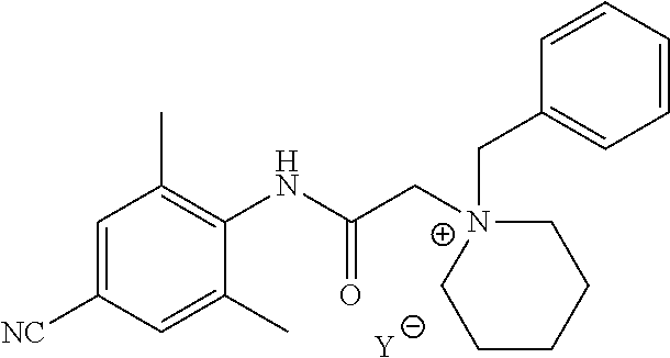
[Y].C1=C([NC])C=C(C)C(NC(C[N+]2(CC3=CC=CC=C3)CCCCC2)=O)=C1C
